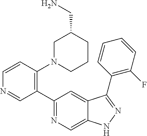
C1(C2=C(N3CCCC(CN)C3)C=CN=C2)=NC=C2C(=C1)C(C1=C(F)C=CC=C1)=NN2
